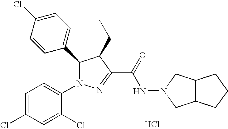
C1=C(Cl)C=CC(C2N(C3=CC=C(Cl)C=C3Cl)N=C(C(=O)NN3CC4C(C3)CCC4)C2CC)=C1.Cl
